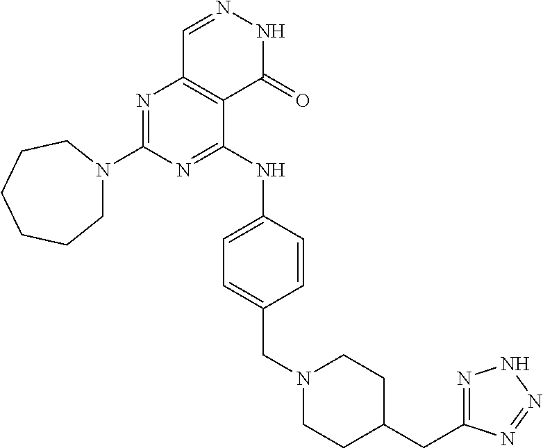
N1=C(N2CCCCCC2)N=C(NC2=CC=C(CN3CCC(CC4=NNN=N4)CC3)C=C2)C2=C1C=NNC2=O
